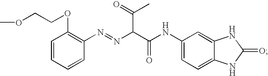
C1=CC=CC(N=NC(C(NC2=CC=C3C(=C2)NC(=O)N3)=O)C(=O)C)=C1OCCOC
